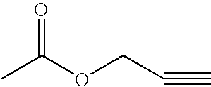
O(C(C)=O)CC#C
